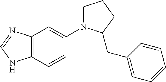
C12=C(C=CC(N3CCCC3CC3=CC=CC=C3)=C1)NC=N2
